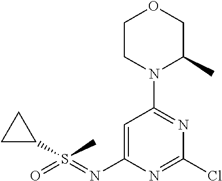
C1=C(N=S(C)(=O)C2CC2)N=C(Cl)N=C1N1C(C)COCC1
